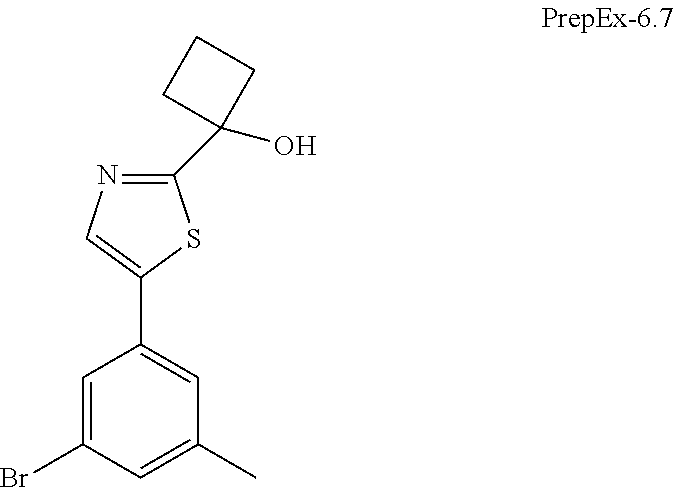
C1=C(Br)C=C(C)C=C1C1=CN=C(C2(O)CCC2)S1
